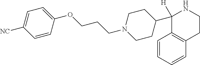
C1=CC=CC2=C1C(C1CCN(CCCOC3=CC=C([NC])C=C3)CC1)([H])NCC2
